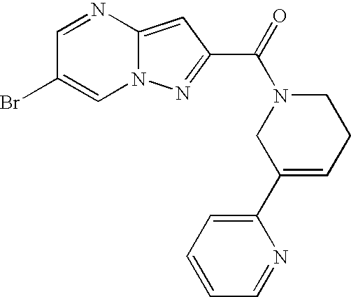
C1=NC2=CC(C(=O)N3CC(C4=CC=CC=N4)=CCC3)=NN2C=C1Br
